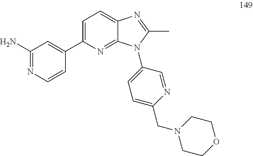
C1(C2=CC=C3C(=N2)N(C2=CC=C(CN4CCOCC4)N=C2)C(C)=N3)=CC(N)=NC=C1
